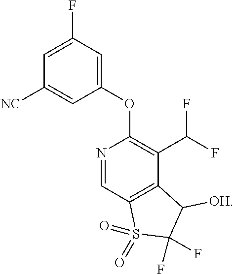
N1=CC2=C(C(C(F)F)=C1OC1=CC(F)=CC([NC])=C1)C([OH])C(F)(F)S2(=O)=O
